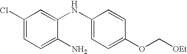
C1(Cl)=CC=C(N)C(NC2=CC=C(OC[OEt])C=C2)=C1
